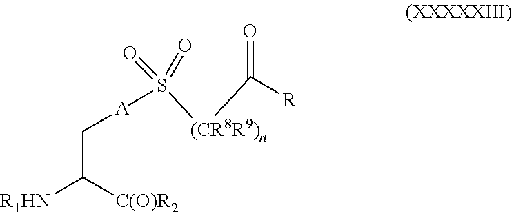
O=C([(CR8R9)n]S([A]CC([C(O)R2])[R1HN])(=O)=O)[R]
